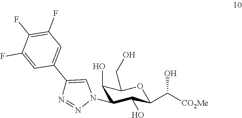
C1(O)C(N2N=NC(C3=CC(F)=C(F)C(F)=C3)=C2)C(O)C(C([CO2Me])O)OC1CO
